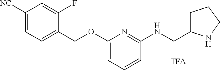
C1([NC])=CC=C(COC2=CC=CC(NCC3CCCN3)=N2)C(F)=C1
